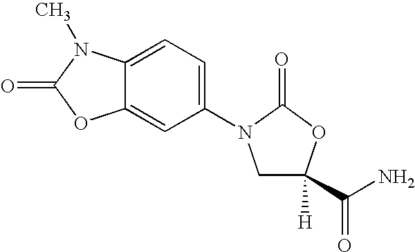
C12=CC=C(N3CC(C(N)=O)([H])OC3=O)C=C1OC(=O)N2C
